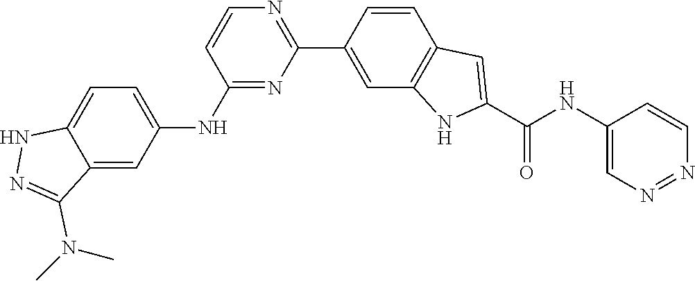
CN(C1=NNC2=CC=C(NC3=NC(C4=CC5=C(C=C4)C=C(C(=O)NC4=CN=NC=C4)N5)=NC=C3)C=C21)C
